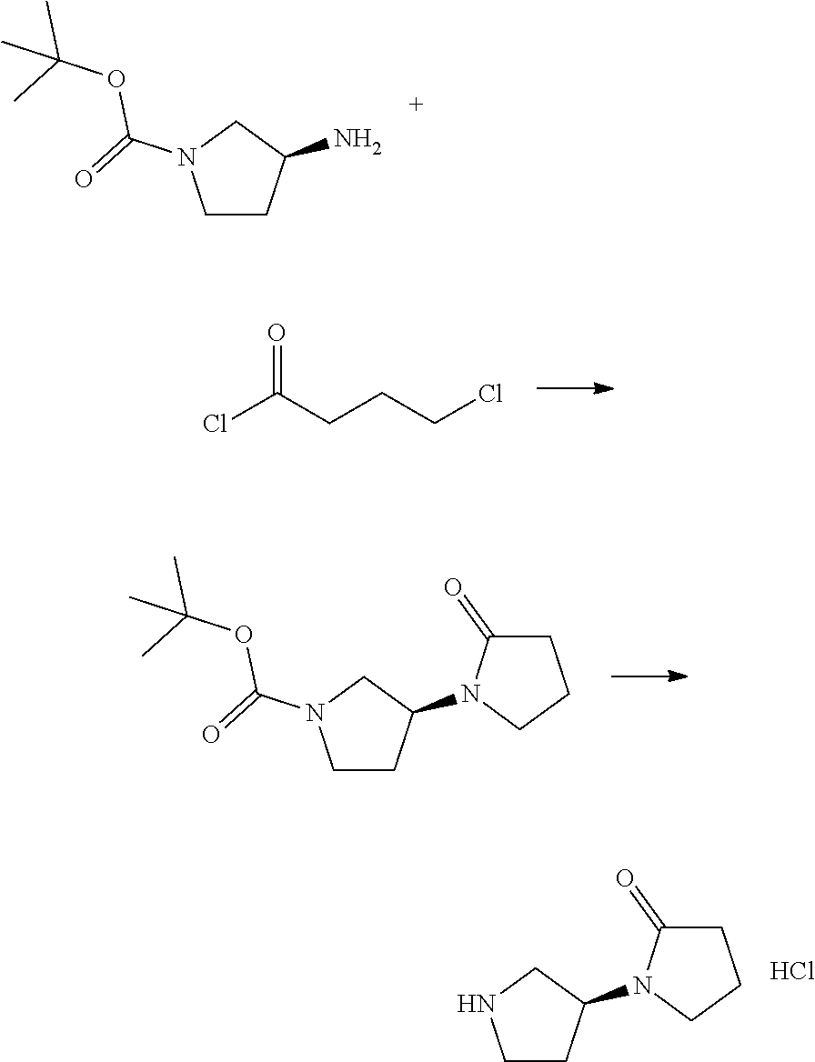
C1CC(N)CN1C(=O)OC(C)(C)C.O=C(CCCCl)Cl.C1CC(N2CCCC2=O)CN1C(=O)OC(C)(C)C.C1CC(N2CCCC2=O)CN1.Cl
